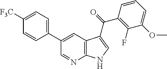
C1(C2=CC3=C(N=C2)NC=C3C(=O)C2=C(F)C(OC)=CC=C2)=CC=C([F3C])C=C1
